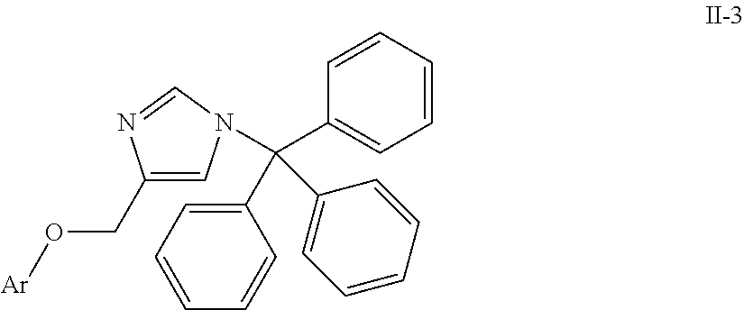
C1(C(C2=CC=CC=C2)(C2=CC=CC=C2)N2C=C(CO[Ar])N=C2)=CC=CC=C1
